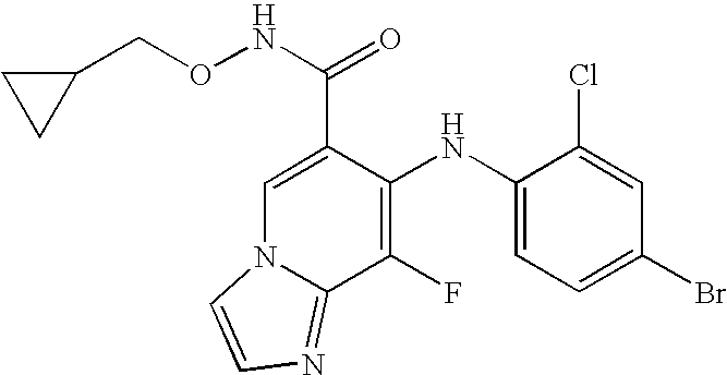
C1=C(C(NOCC2CC2)=O)C(NC2=CC=C(Br)C=C2Cl)=C(F)C2=NC=CN12
